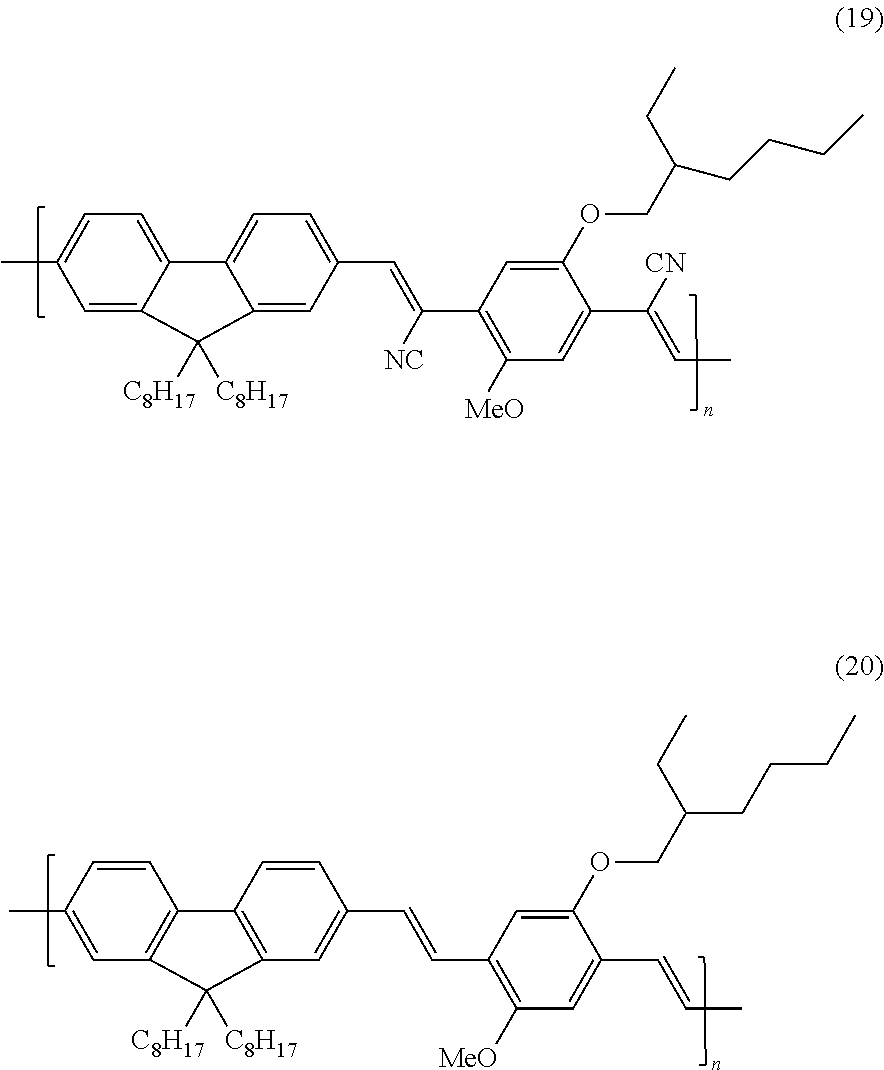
CC1=CC=C2C(=C1)C([C8H17])([C8H17])C1=CC(C=C([NC])C3=C([MeO])C=C(C([CN])=CC)C(OCC(CC)CCCC)=C3)=CC=C21.CC1=CC2=C(C=C1)C1=C(C=C(C=CC3=C([MeO])C=C(C=CC)C(OCC(CC)CCCC)=C3)C=C1)C2([C8H17])[C8H17]
